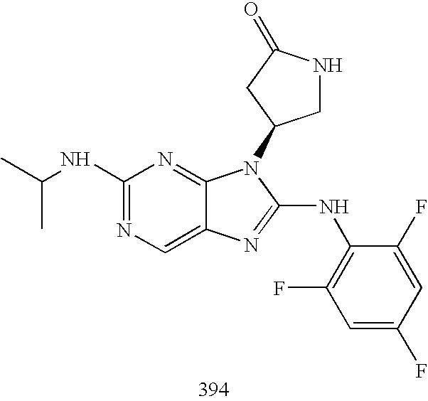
C1(NC(C)C)=NC=C2C(=N1)N(C1CNC(=O)C1)C(NC1=C(F)C=C(F)C=C1F)=N2
